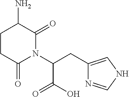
C1CC(=O)N(C(CC2=CNC=N2)C(O)=O)C(=O)C1N
